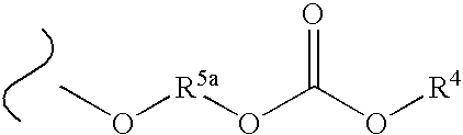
CO[R5a]OC(O[R4])=O
